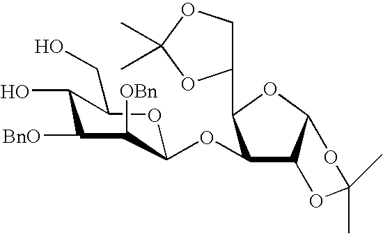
C1(O)C(CO)OC(OC2C3C(OC2C2COC(C)(C)O2)OC(C)(C)O3)C([OBn])C1[BnO]
